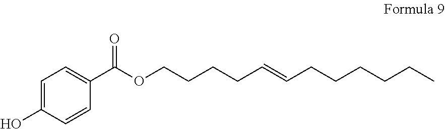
C1=CC(O)=CC=C1C(OCCCCC=CCCCCCC)=O
